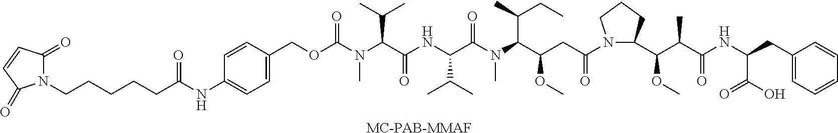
N1(CCCCCC(=O)NC2=CC=C(COC(N(C(C(NC(C(C)C)C(=O)N(C)C(C(OC)CC(=O)N3C(C(C(C(NC(CC4=CC=CC=C4)C(O)=O)=O)C)OC)CCC3)C(CC)C)=O)C(C)C)C)=O)C=C2)C(=O)C=CC1=O.[MC-PAB-MMAF]
